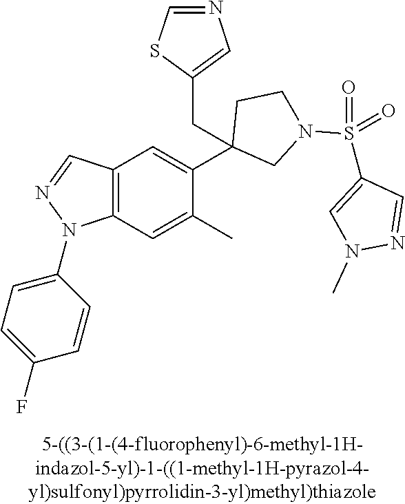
C12=C(C=C(C)C(C3(CC4=CN=CS4)CN(S(C4=CN(C)N=C4)(=O)=O)CC3)=C1)N(C1=CC=C(F)C=C1)N=C2
